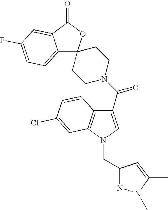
C12=CC=C(F)C=C1C(=O)OC21CCN(C(C2=CN(CC3=NN(C)C(C)=C3)C3=C2C=CC(Cl)=C3)=O)CC1
